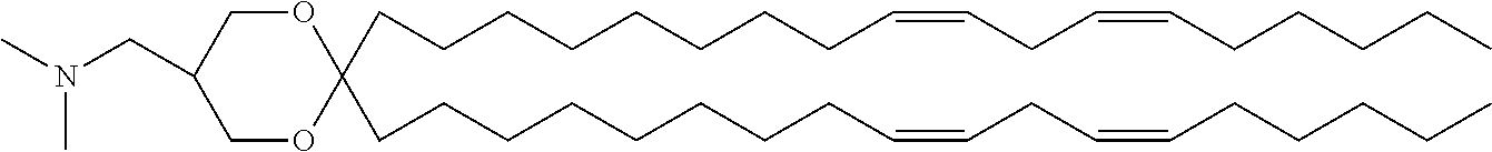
C(CCCCCCCC=CCC=CCCCCC)C1(CCCCCCCCC=CCC=CCCCCC)OCC(CN(C)C)CO1
